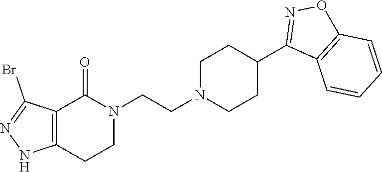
N1(CCN2CCC(C3=NOC4=C3C=CC=C4)CC2)C(=O)C2=C(CC1)NN=C2Br
